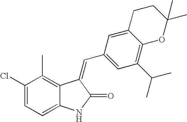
C1(Cl)=CC=C2C(=C1C)C(=CC1=CC(C(C)C)=C3C(=C1)CCC(C)(C)O3)C(=O)N2
